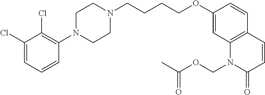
C1(Cl)=CC=CC(N2CCN(CCCCOC3=CC4=C(C=C3)C=CC(=O)N4COC(C)=O)CC2)=C1Cl
